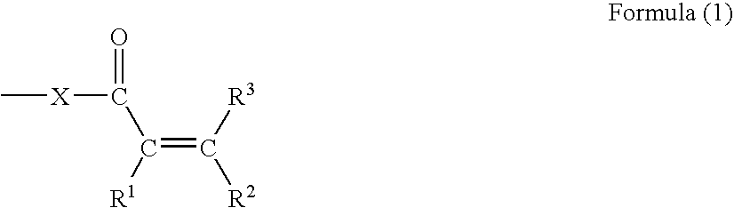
C[X]C(=O)C(=C([R3])[R2])[R1]
